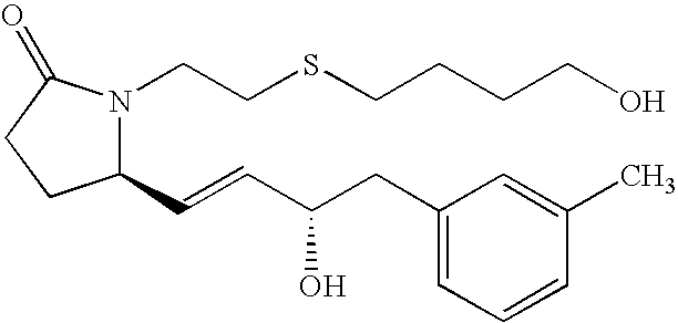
N1(CCSCCCCO)C(C=CC(CC2=CC=CC(C)=C2)O)CCC1=O
